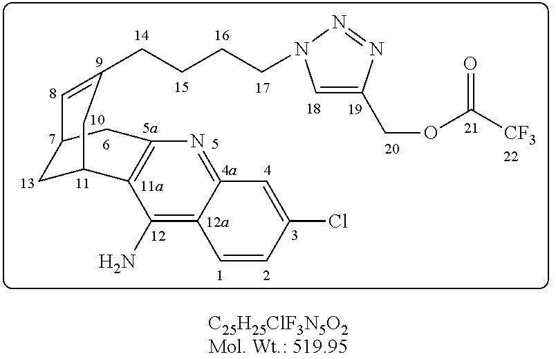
C12=NC3=C(C(N)=C1C=CC(Cl)=C2)C1CC(C3)C=C(CCCCN2C=C(COC([CF3])=O)N=N2)C1
